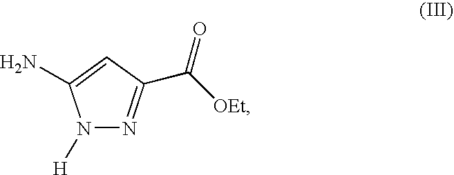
N1([H])N=C(C([OEt])=O)C=C1N
